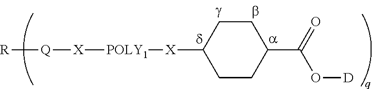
[R][Q][X][POLY1][X]C1CCC(C(=O)O[D])CC1
